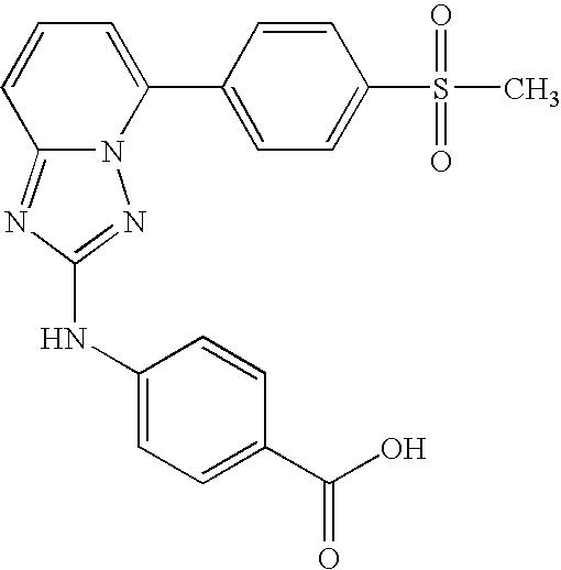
C12=NC(NC3=CC=C(C(O)=O)C=C3)=NN1C(C1=CC=C(S(=O)(C)=O)C=C1)=CC=C2
